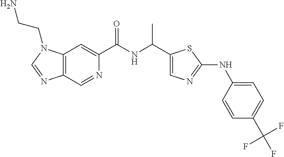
C12=C(C=C(C(NC(C)C3=CN=C(NC4=CC=C(C(F)(F)F)C=C4)S3)=O)N=C1)N(CCN)C=N2
